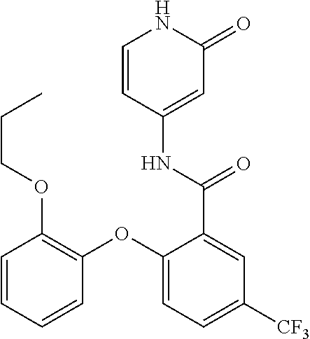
C1=CC(NC(=O)C2=CC([CF3])=CC=C2OC2=C(OCCC)C=CC=C2)=CC(=O)N1
